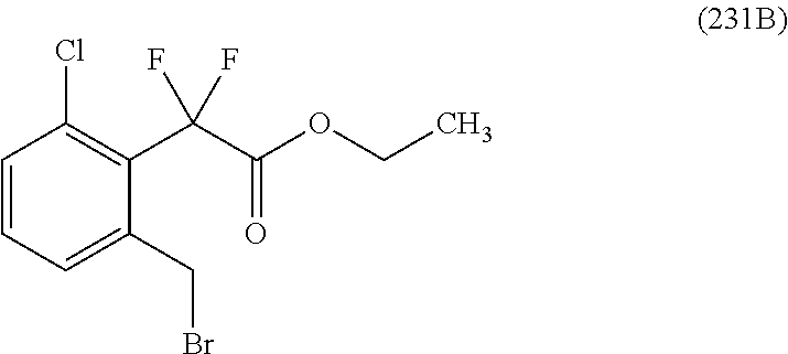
C1=CC=C(CBr)C(C(C(OCC)=O)(F)F)=C1Cl
